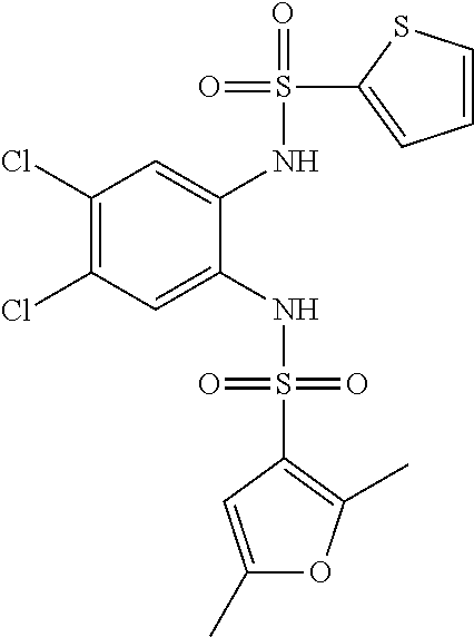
C1(Cl)=C(Cl)C=C(NS(=O)(=O)C2=C(C)OC(C)=C2)C(NS(=O)(C2=CC=CS2)=O)=C1
